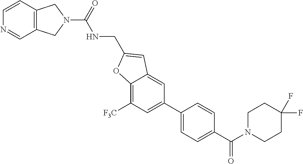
C12=C(C=CN=C1)CN(C(=O)NCC1=CC3=CC(C4=CC=C(C(=O)N5CCC(F)(F)CC5)C=C4)=CC([F3C])=C3O1)C2
